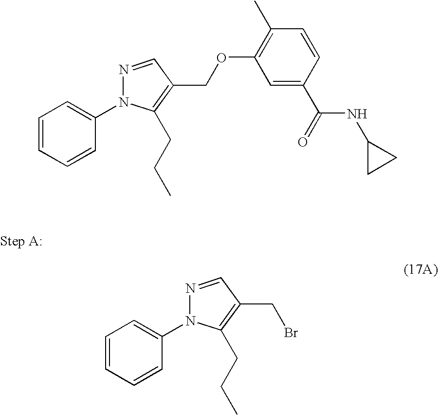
N1=CC(COC2=C(C)C=CC(C(=O)NC3CC3)=C2)=C(CCC)N1C1=CC=CC=C1.C1=CC=CC(N2N=CC(CBr)=C2CCC)=C1
